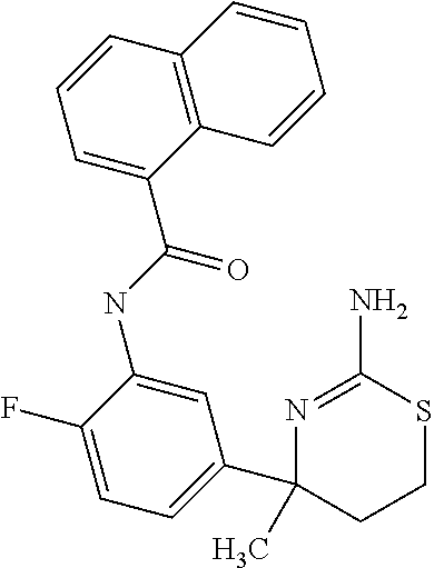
N1=C(N)SCCC1(C1=CC=C(F)C(NC(C2=CC=CC3=C2C=CC=C3)=O)=C1)C
